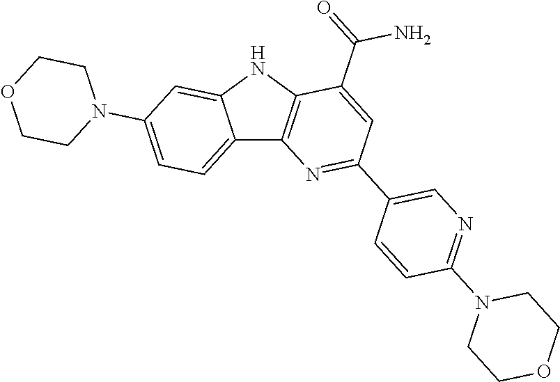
C12=CC=C(N3CCOCC3)C=C1NC1=C2N=C(C2=CN=C(N3CCOCC3)C=C2)C=C1C(=O)N
